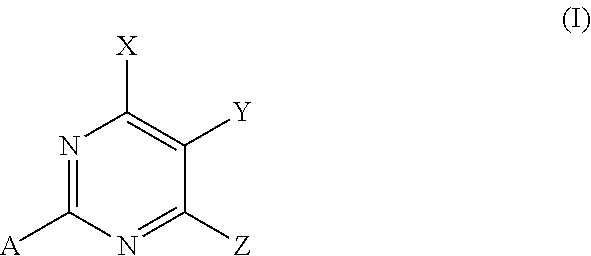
N1=C([A])N=C([Z])C([Y])=C1[X]
